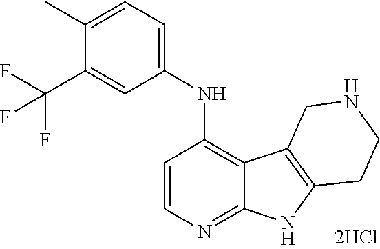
C1=CN=C2C(=C1NC1=CC=C(C)C(C(F)(F)F)=C1)C1=C(N2)CCNC1
